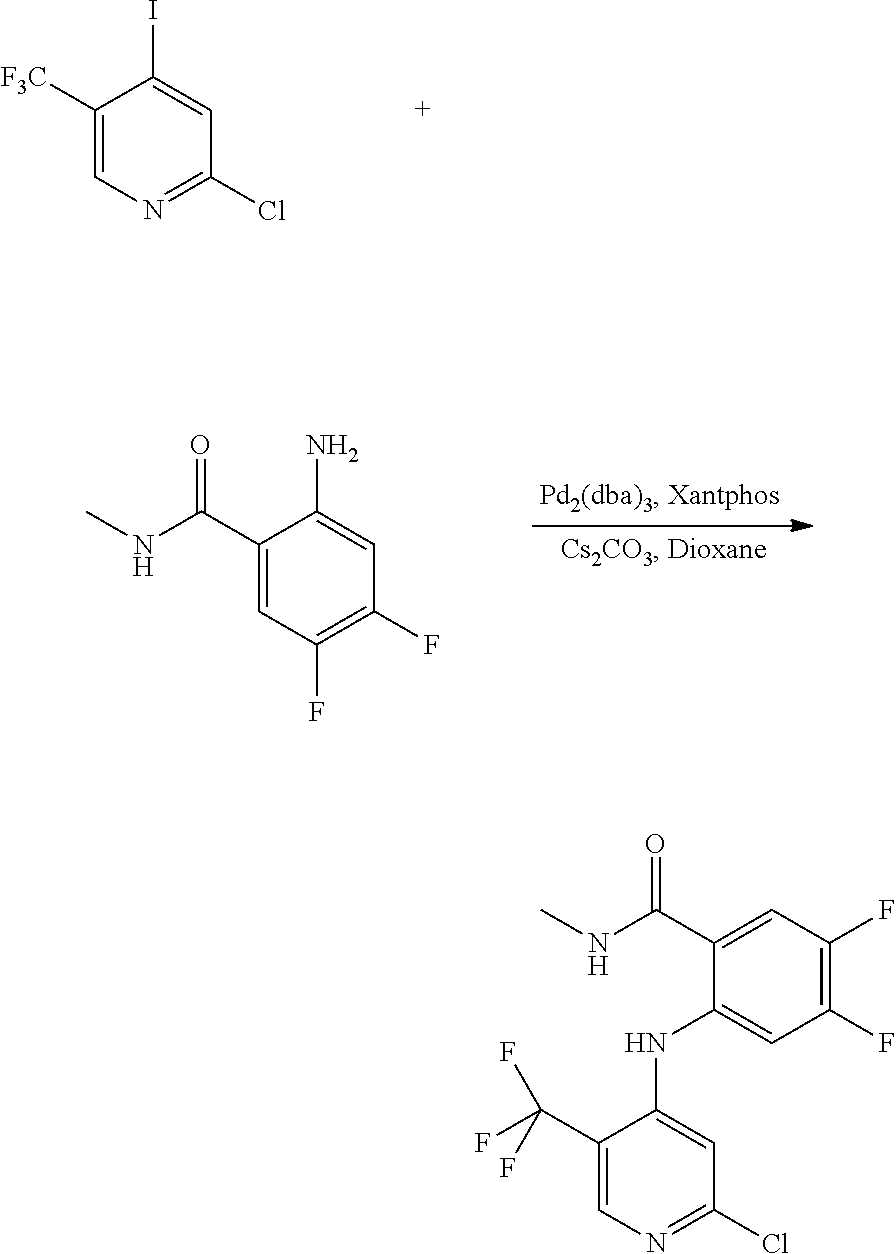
C1([F3C])=CN=C(Cl)C=C1I.C1(C(NC)=O)=CC(F)=C(F)C=C1N.C1(C(F)(F)F)=CN=C(Cl)C=C1NC1=CC(F)=C(F)C=C1C(NC)=O
